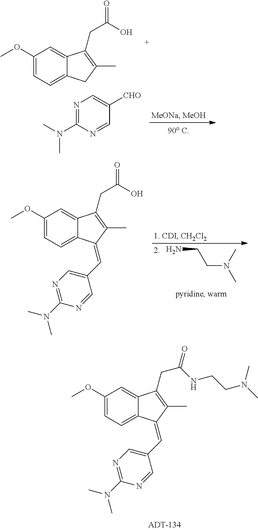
C1(OC)=CC=C2C(=C1)C(CC(=O)O)=C(C)C2.N1=C(N(C)C)N=CC([CHO])=C1.C1(OC)=CC=C2C(=C1)C(CC(=O)NCCN(C)C)=C(C)C2=CC1=CN=C(N(C)C)N=C1.C1(OC)=CC=C2C(=C1)C(CC(=O)O)=C(C)C2=CC1=CN=C(N(C)C)N=C1.NCCN(C)C
